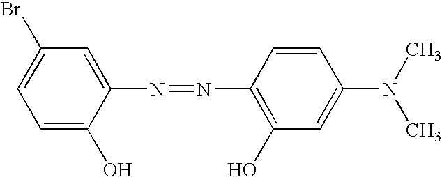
C1=C(O)C(N=NC2=C(O)C=C(N(C)C)C=C2)=CC(Br)=C1
